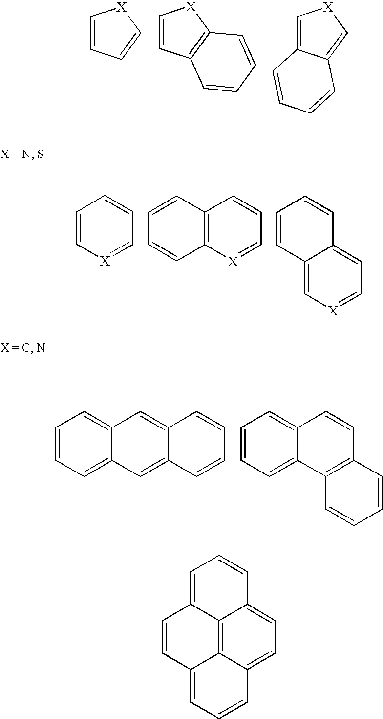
C1=CC=C[X]1.C1=CC2=C([X]1)C=CC=C2.C1=C2C(=C[X]1)C=CC=C2.C1=C[X]=CC=C1.C1=CC2=C(C=C1)[X]=CC=C2.C1=CC2=C[X]=CC=C2C=C1.C1=CC=C2C(=C1)C=C1C(=C2)C=CC=C1.C1=CC=C2C(=C1)C=CC1=C2C=CC=C1.C12=C3C4=CC=C1C=CC=C2C=CC3=CC=C4
